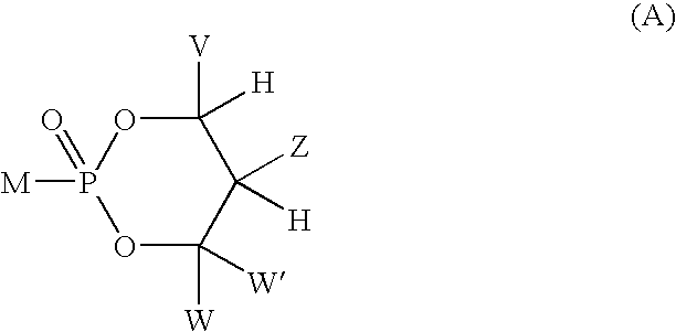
P1([M])(=O)OC([W])([W])C([H])([Z])C([V])([H])O1
